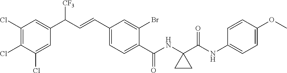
C1(Cl)=C(Cl)C(Cl)=CC(C(C=CC2=CC=C(C(NC3(C(NC4=CC=C(OC)C=C4)=O)CC3)=O)C(Br)=C2)[CF3])=C1
